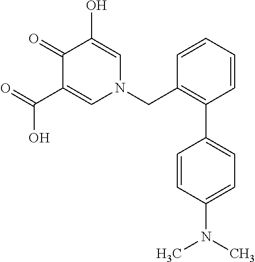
C1(=O)C(C(=O)O)=CN(CC2=C(C3=CC=C(N(C)C)C=C3)C=CC=C2)C=C1O
